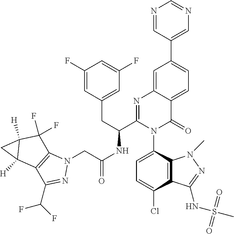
C1=C(Cl)C2=C(C(N3C(=O)C4=CC=C(C5=CN=CN=C5)C=C4N=C3C(CC3=CC(F)=CC(F)=C3)NC(CN3C4=C(C(C(F)F)=N3)C3([H])C([H])(C4(F)F)C3)=O)=C1)N(C)N=C2NS(C)(=O)=O
